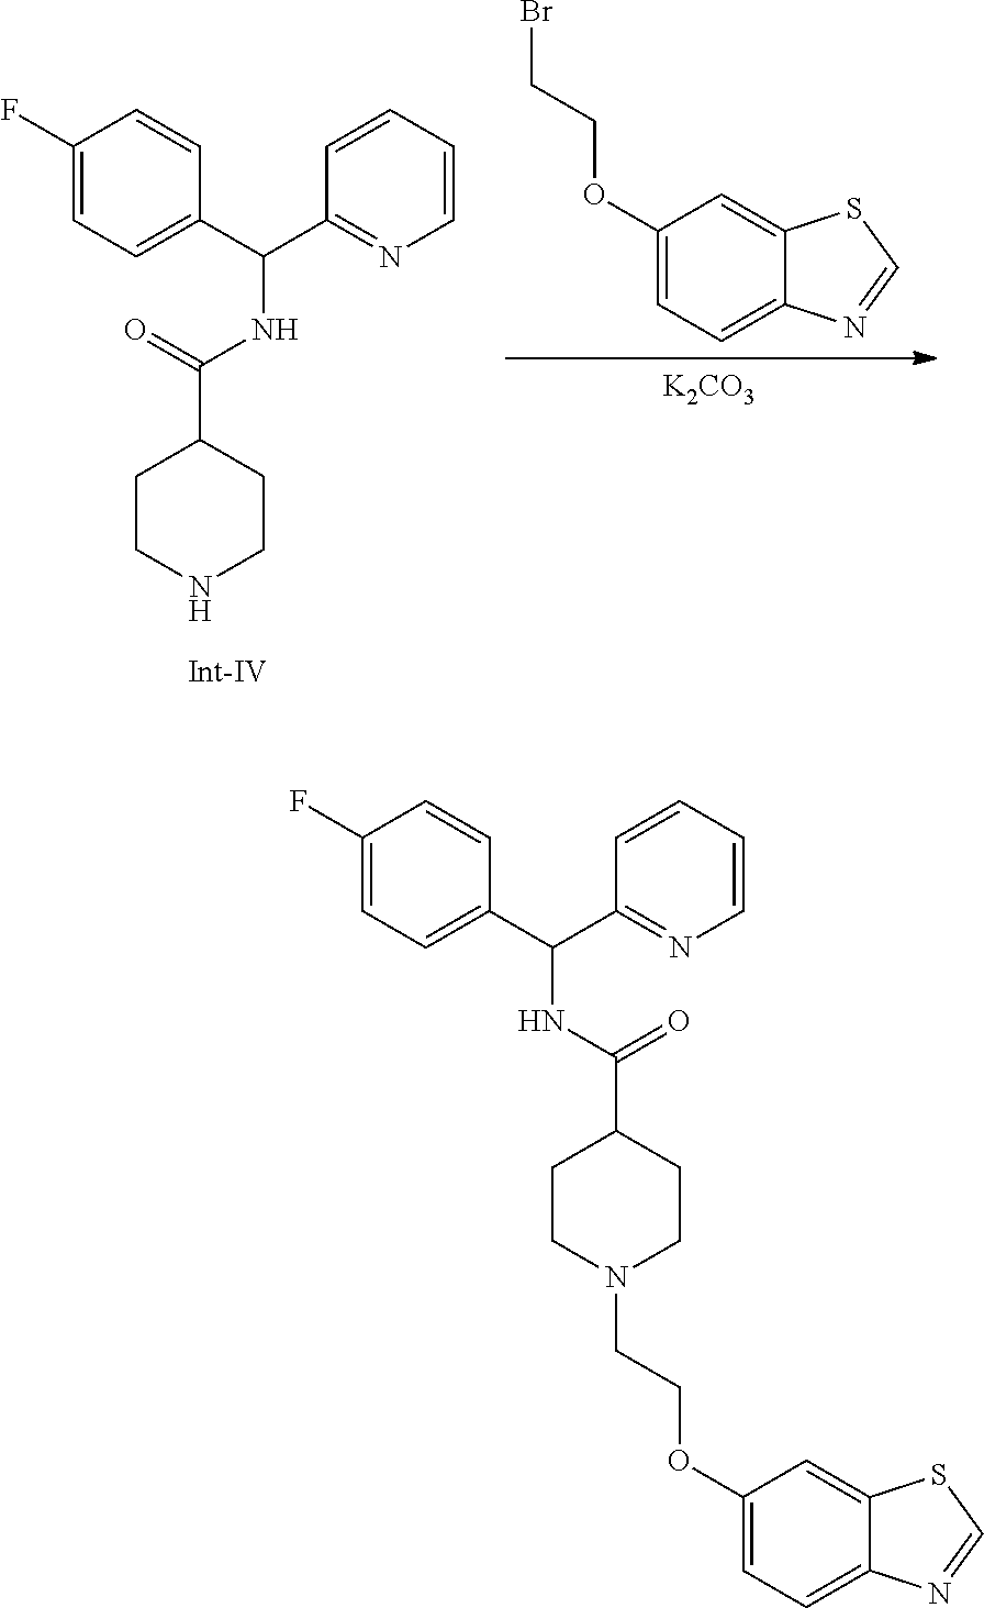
[K2CO3].C1(OCCBr)=CC=C2C(=C1)SC=N2.C1CNCCC1C(NC(C1=CC=C(F)C=C1)C1=NC=CC=C1)=O.C1CN(CCOC2=CC=C3C(=C2)SC=N3)CCC1C(NC(C1=CC=C(F)C=C1)C1=NC=CC=C1)=O
